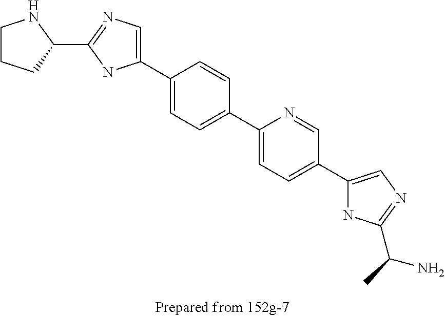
C1CCC(C2=NC=C(C3=CC=C(C4=CC=C(C5=CN=C(C(C)N)N5)C=N4)C=C3)N2)N1
